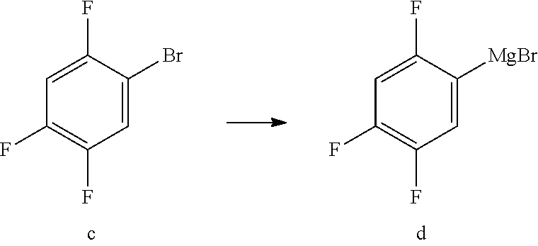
C1(F)=C(F)C=C([MgBr])C(F)=C1.C1(F)=C(F)C=C(Br)C(F)=C1
